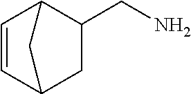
C1=CC2CC(CN)C1C2
